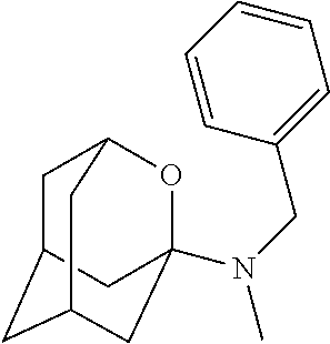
C1C2CC3(N(CC4=CC=CC=C4)C)OC1CC(C3)C2
